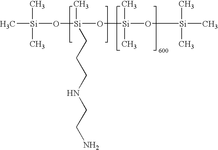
C[Si](C)(C)O[Si](C)(O[Si](C)(C)O[Si](C)(C)C)CCCNCCN
